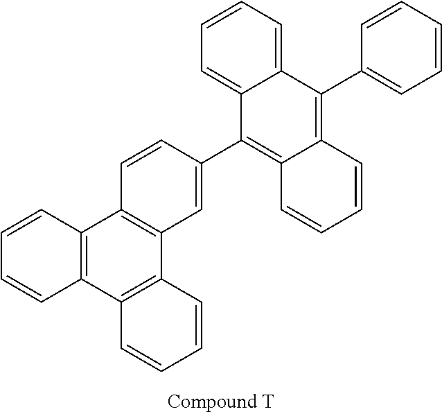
C1=CC2=C(C=C1)C1=C(C3=C2C=CC(C2=C4C(=C(C5=CC=CC=C5)C5=CC=CC=C25)C=CC=C4)=C3)C=CC=C1
